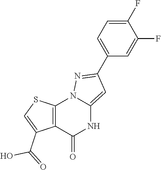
C1(F)=CC=C(C2=NN3C(=C2)NC(=O)C2=C3SC=C2C(=O)O)C=C1F
